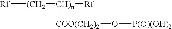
[Rf][(CH2][CH)n]([Rf])[COO(CH2)2]O[P(O)(OH)2]
